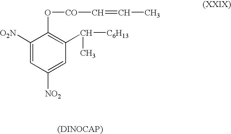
C1([O2N])=CC([NO2])=CC(C(C)[C6H13])=C1O[CO]C=CC
